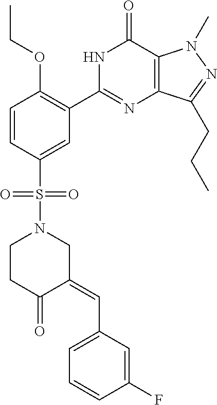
C1=CC(S(=O)(=O)N2CCC(=O)C(=CC3=CC=CC(F)=C3)C2)=CC(C2=NC3=C(C(=O)N2)N(C)N=C3CCC)=C1OCC
